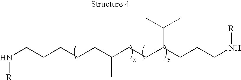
N(CCCCCC(CCC(CCCN[R])C(C)C)C)[R]
